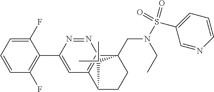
C1(F)=CC=CC(F)=C1C1=CC2=C(N=N1)C1(CN(S(C3=CC=CN=C3)(=O)=O)CC)CCC2C1(C)C
